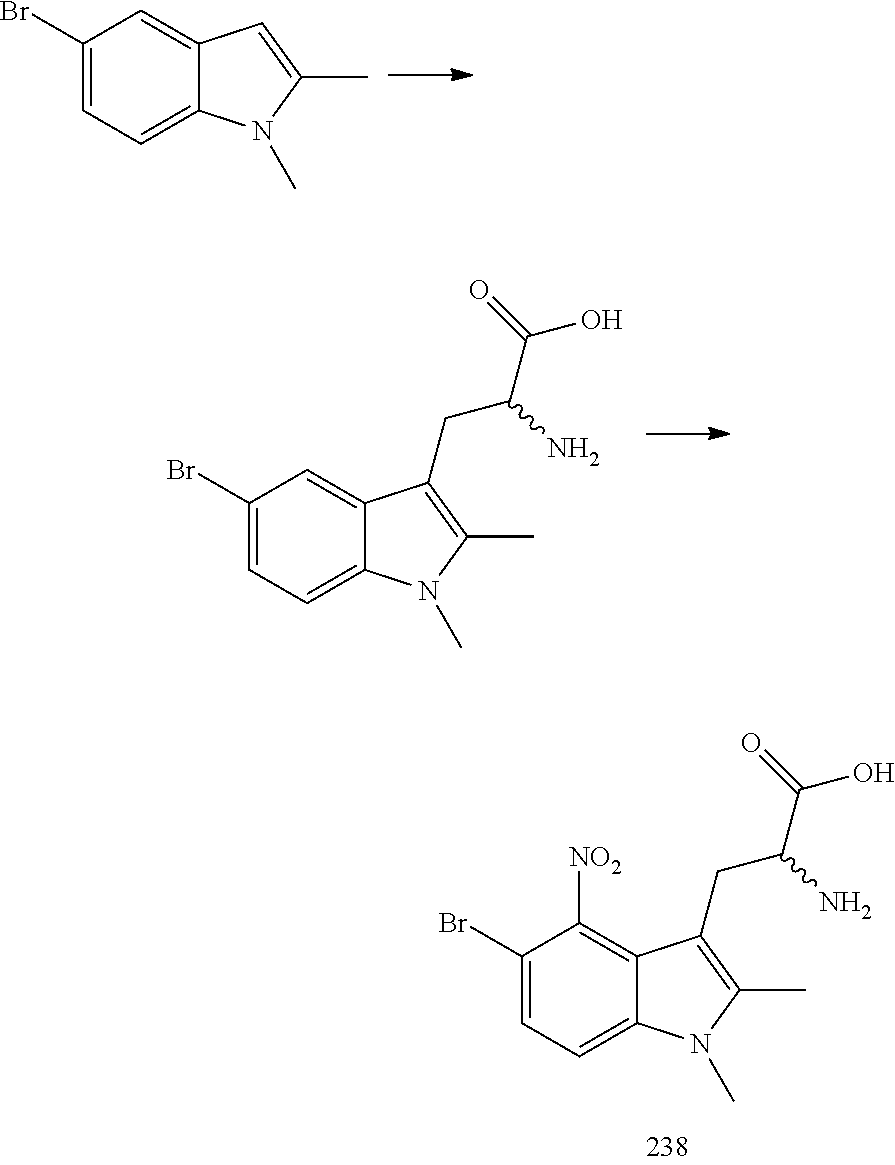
C1=C2C(=CC=C1Br)N(C)C(C)=C2.C1=C2C(=CC=C1Br)N(C)C(C)=C2CC(C(O)=O)N.[NO2]C1=C2C(=CC=C1Br)N(C)C(C)=C2CC(C(O)=O)N
